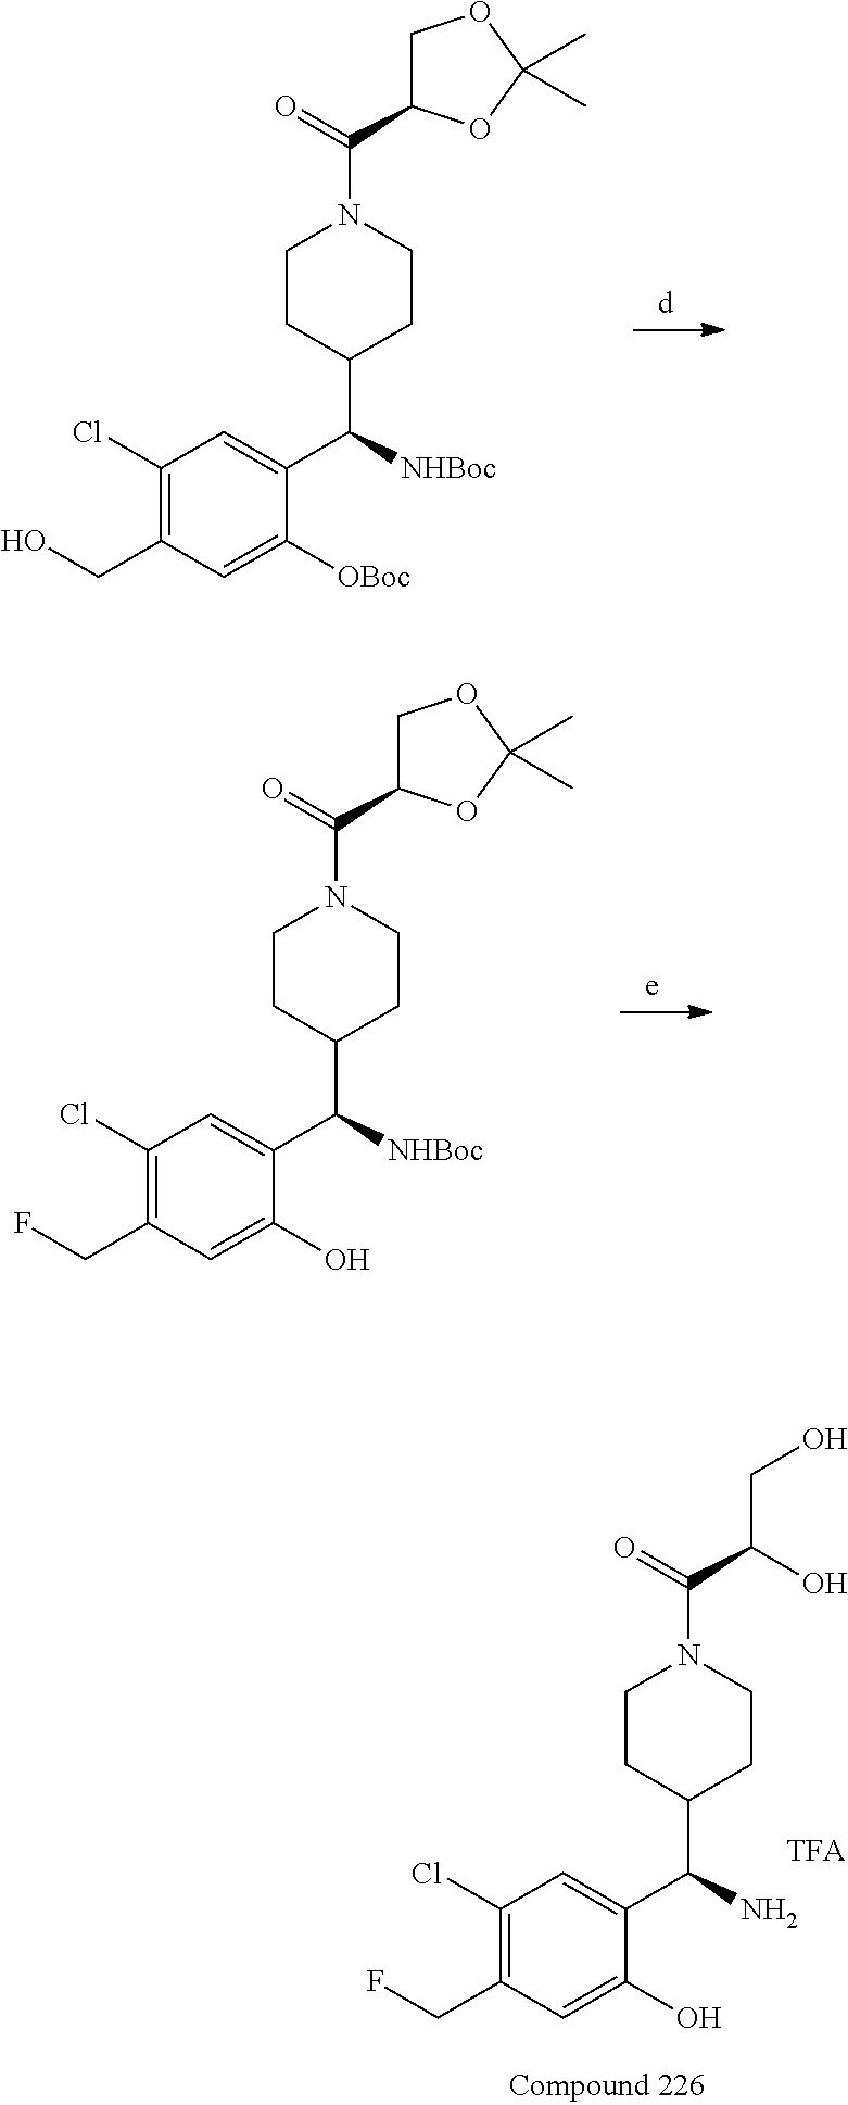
C1(Cl)=C(CO)C=C([OBoc])C(C([NHBoc])C2CCN(C(=O)C3COC(C)(C)O3)CC2)=C1.C1(Cl)=C(CF)C=C(O)C(C([NHBoc])C2CCN(C(=O)C3COC(C)(C)O3)CC2)=C1.C1(Cl)=C(CF)C=C(O)C(C(N)C2CCN(C(=O)C(CO)O)CC2)=C1
